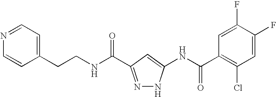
C1=CN=CC=C1CCNC(=O)C1=NNC(NC(C2=C(Cl)C=C(F)C(F)=C2)=O)=C1
